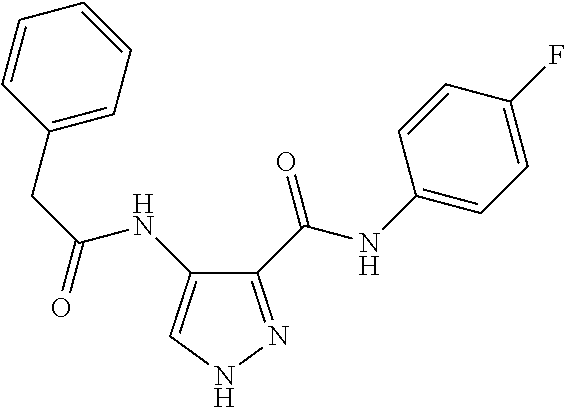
C1(C(NC2=CC=C(F)C=C2)=O)=NNC=C1NC(CC1=CC=CC=C1)=O
